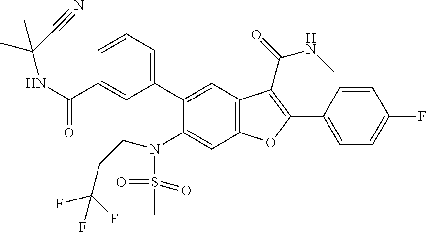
C1=CC(C2=C(C(=O)NC)C3=C(C=C(N(CCC(F)(F)F)S(=O)(=O)C)C(C4=CC=CC(C(NC(C)(C#N)C)=O)=C4)=C3)O2)=CC=C1F
